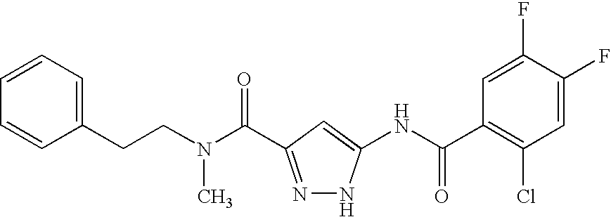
N(C(=O)C1=NNC(NC(C2=C(Cl)C=C(F)C(F)=C2)=O)=C1)(CCC1=CC=CC=C1)C
